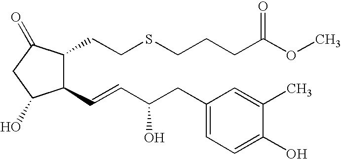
C1(C=CC(CC2=CC=C(O)C(C)=C2)O)C(CCSCCCC(OC)=O)C(=O)CC1O
